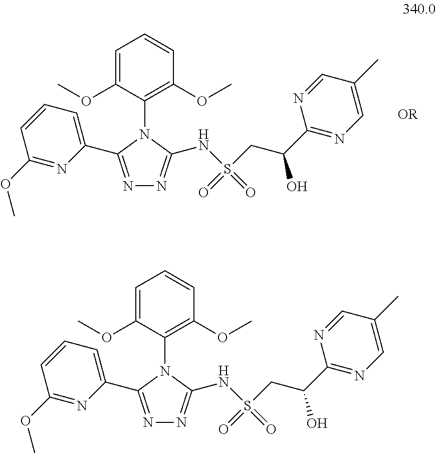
N1=C(C2=CC=CC(OC)=N2)N(C2=C(OC)C=CC=C2OC)C(NS(CC(C2=NC=C(C)C=N2)O)(=O)=O)=N1.N1=C(C2=CC=CC(OC)=N2)N(C2=C(OC)C=CC=C2OC)C(NS(CC(C2=NC=C(C)C=N2)O)(=O)=O)=N1
